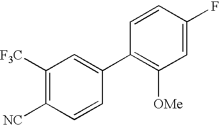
C1([F3C])=C([NC])C=CC(C2=C([OMe])C=C(F)C=C2)=C1
